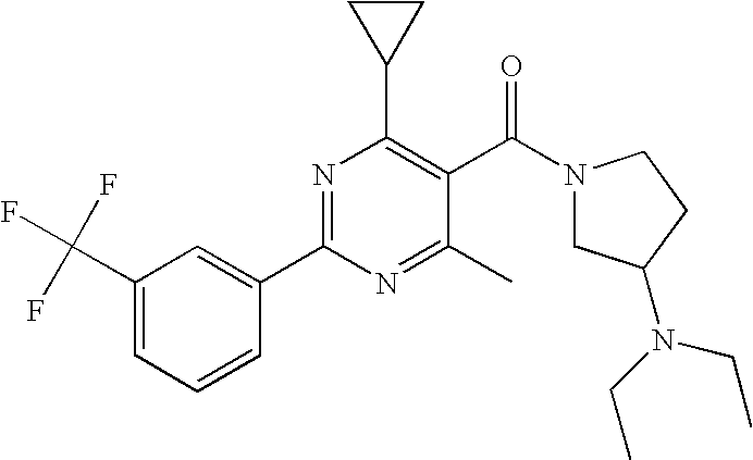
N1=C(C2=CC(C(F)(F)F)=CC=C2)N=C(C)C(C(N2CC(N(CC)CC)CC2)=O)=C1C1CC1
